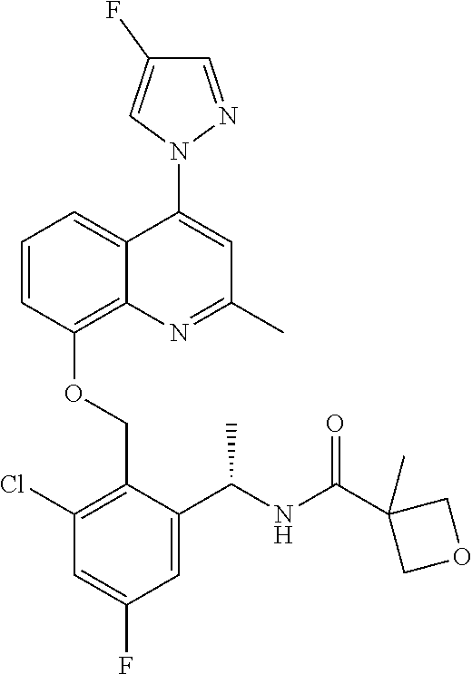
C1=CC(OCC2=C(Cl)C=C(F)C=C2C(NC(C2(C)COC2)=O)C)=C2C(=C1)C(N1N=CC(F)=C1)=CC(C)=N2
